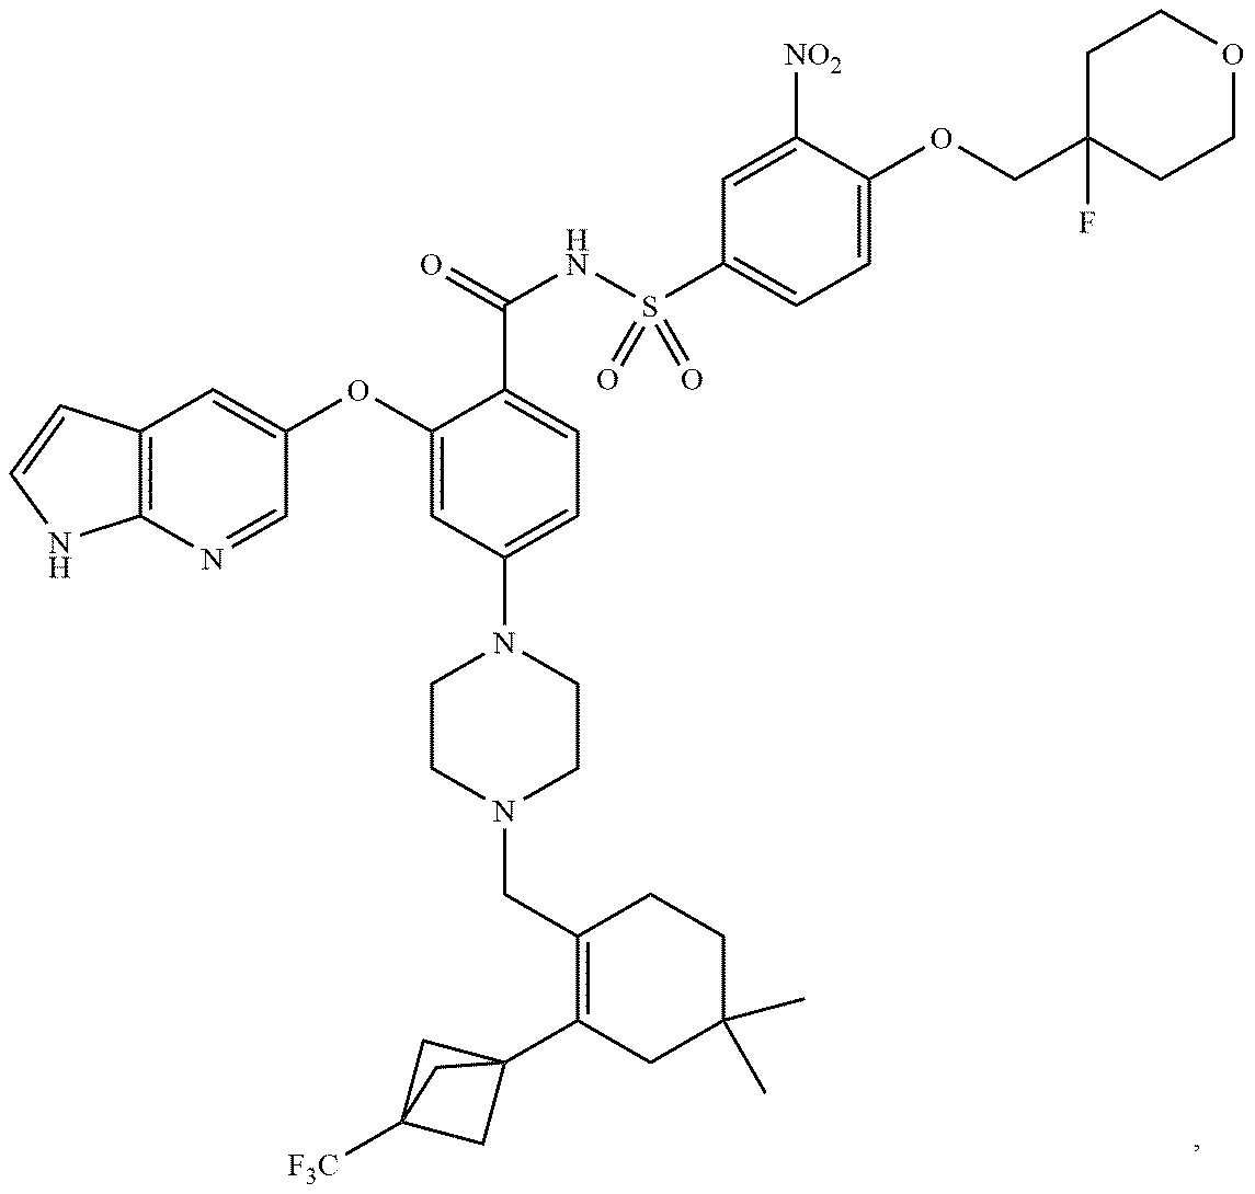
C1(CN2CCN(C3=CC=C(C(NS(C4=CC=C(OCC5(F)CCOCC5)C([NO2])=C4)(=O)=O)=O)C(OC4=CC5=C(N=C4)NC=C5)=C3)CC2)=C(C23CC([F3C])(C2)C3)CC(C)(C)CC1
